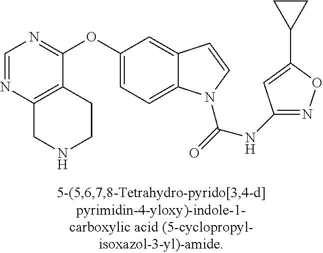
C1=NC2=C(C(OC3=CC=C4C(=C3)C=CN4C(=O)NC3=NOC(C4CC4)=C3)=N1)CCNC2
